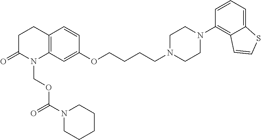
C12=C(C=C(OCCCCN3CCN(C4=C5C(=CC=C4)SC=C5)CC3)C=C1)N(COC(N1CCCCC1)=O)C(=O)CC2
